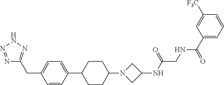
C1=CC(C2CCC(N3CC(NC(CNC(C4=CC=CC([F3C])=C4)=O)=O)C3)CC2)=CC=C1CC1=NNN=N1
